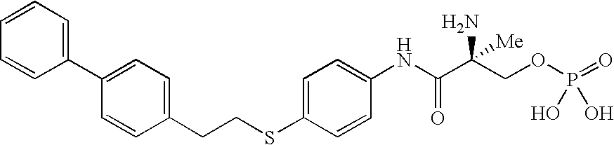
C1=CC=CC(C2=CC=C(CCSC3=CC=C(NC(=O)C(COP(=O)(O)O)(N)[Me])C=C3)C=C2)=C1
